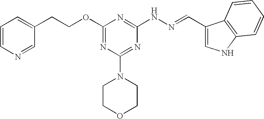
C1=CN=CC(CCOC2=NC(N3CCOCC3)=NC(NN=CC3=CNC4=C3C=CC=C4)=N2)=C1
